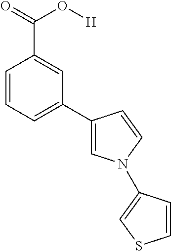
C1=CC=C(C2=CN(C3=CSC=C3)C=C2)C=C1C(=O)O[H]
